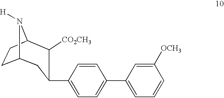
C12CCC(N1[H])C([CO2CH3])C(C1=CC=C(C3=CC=CC([OCH3])=C3)C=C1)C2
